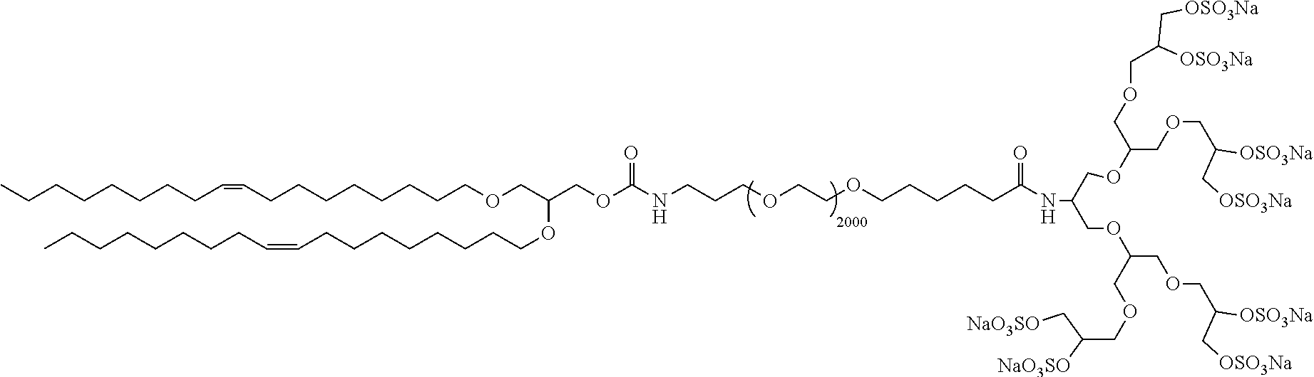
CCCCCCCCC=CCCCCCCCCOCC(OCCCCCCCCC=CCCCCCCCC)COC(NCCCOCCOCCCCCC(NC(COC(COCC([OSO3Na])C[OSO3Na])COCC(C[OSO3Na])[OSO3Na])COC(COCC(C[NaO3SO])[NaO3SO])COCC(C[OSO3Na])[OSO3Na])=O)=O
